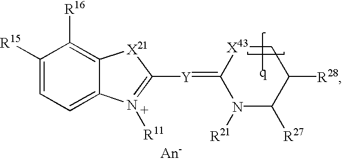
C1([R15])=CC=C2C(=C1[R16])[X21]C([Y]=C1N([R21])C([R27])C([R28])C[X43]1)=[N+]2[R11]
